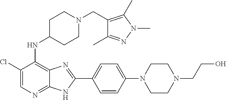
C1(Cl)=CN=C2C(=C1NC1CCN(CC3=C(C)N(C)N=C3C)CC1)N=C(C1=CC=C(N3CCN(CCO)CC3)C=C1)N2
